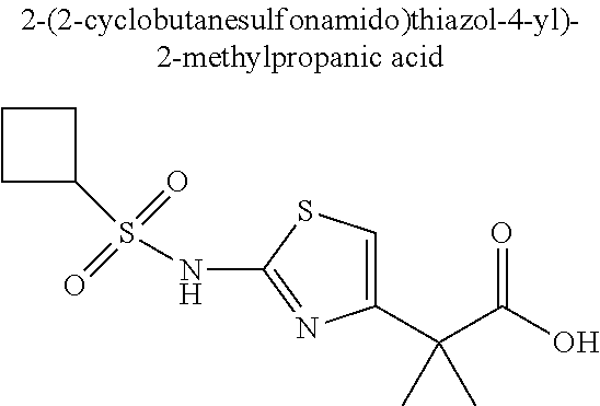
C1(C(C(O)=O)(C)C)=CSC(NS(=O)(=O)C2CCC2)=N1
